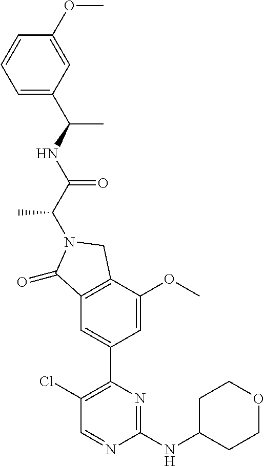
C1(=O)C2=C(CN1C(C(NC(C1=CC=CC(OC)=C1)C)=O)C)C(OC)=CC(C1=C(Cl)C=NC(NC3CCOCC3)=N1)=C2
